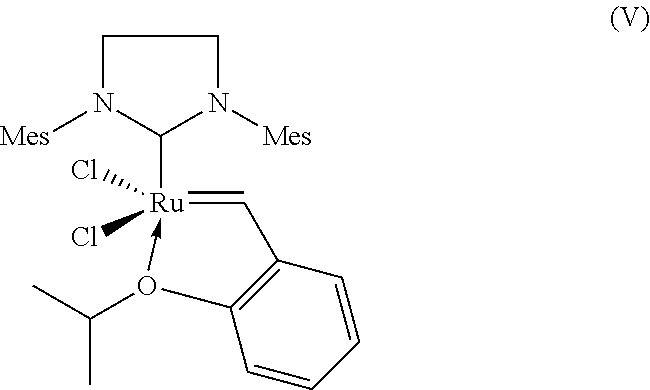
C1([Ru]2(Cl)(Cl)-O(C(C)C)C3=C(C=2)C=CC=C3)N([Mes])CCN1[Mes]
